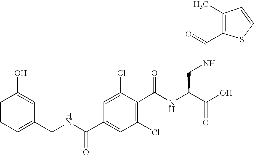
C1=CC=C(CNC(C2=CC(Cl)=C(C(NC(C(O)=O)CNC(C3=C(C)C=CS3)=O)=O)C(Cl)=C2)=O)C=C1O
